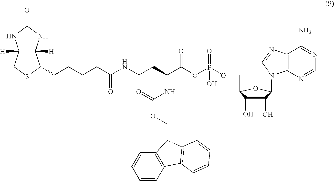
C12([H])C([H])(NC(=O)N1)C(CCCCC(=O)NCCC(C(OP(OCC1C(O)C(O)C(N3C4=C(C(N)=NC=N4)N=C3)O1)(O)=O)=O)NC(OCC1C3=C(C=CC=C3)C3=C1C=CC=C3)=O)SC2
